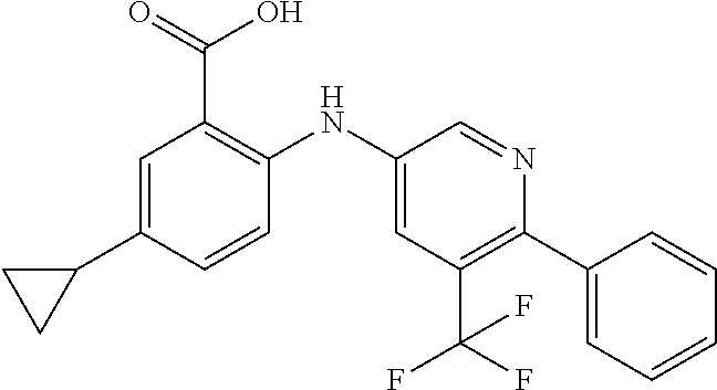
C1=C(C2CC2)C=CC(NC2=CC(C(F)(F)F)=C(C3=CC=CC=C3)N=C2)=C1C(=O)O
